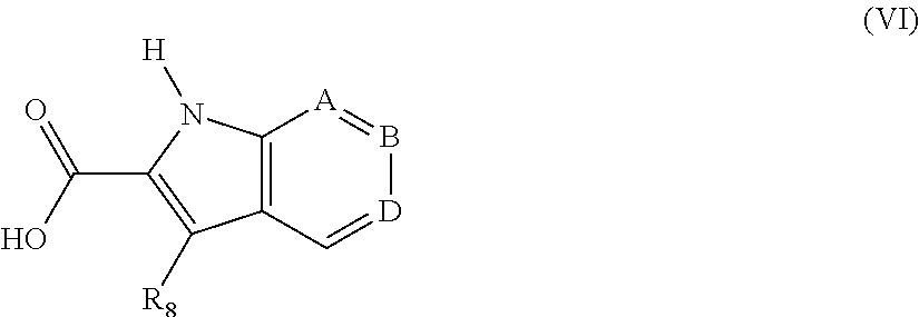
C12=C(C([R8])=C(C(O)=O)N1[H])C=[D]B=[A]2
